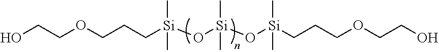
OCCOCCC[Si](O[Si](O[Si](CCCOCCO)(C)C)(C)C)(C)C
